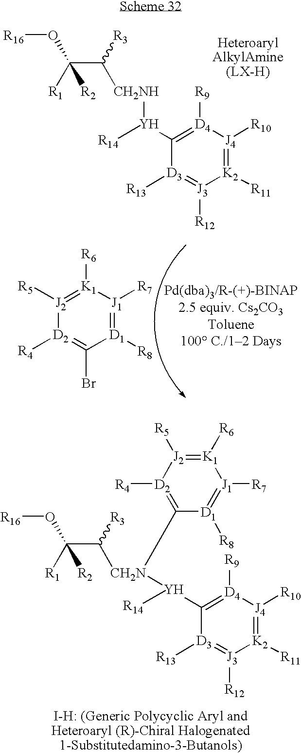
C(C([CH2NH][Y](C1=[D4]([R9])[J4]([R10])=[K2]([R11])[J3]([R12])=[D3]1[R13])[R14])[R3])([R1])(O[R16])[R2].[D2]1([R4])=C(Br)[D1]([R8])=[J1]([R7])[K1]([R6])=[J2]1[R5].[D3]1([R13])=[J3]([R12])[K2]([R11])=[J4]([R10])[D4]([R9])=C1[Y]([CH2N](C(C([R1])(O[R16])[R2])[R3])C1=[D2]([R4])[J2]([R5])=[K1]([R6])[J1]([R7])=[D1]1[R8])[R14]
